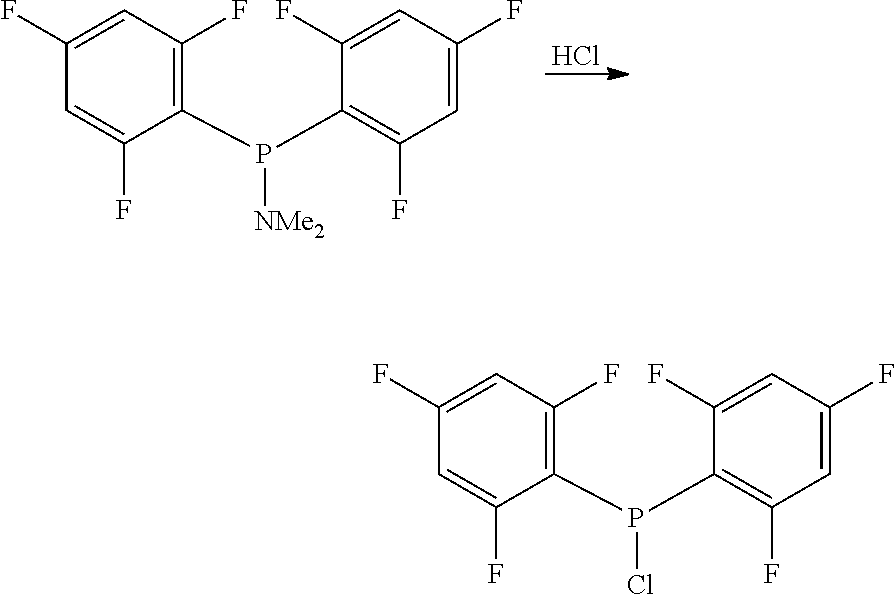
C1(P([NMe2])C2=C(F)C=C(F)C=C2F)=C(F)C=C(F)C=C1F.Cl.C1(P(Cl)C2=C(F)C=C(F)C=C2F)=C(F)C=C(F)C=C1F
